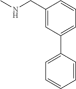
C1(CNC)=CC(C2=CC=CC=C2)=CC=C1
